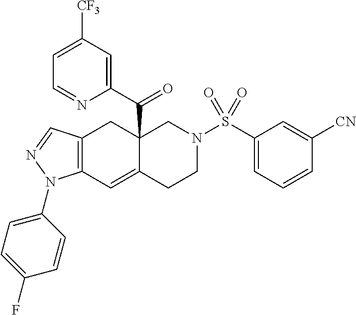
C12=C(C=C3C(C(C4=CC([CF3])=CC=N4)=O)(C1)CN(S(C1=CC=CC([CN])=C1)(=O)=O)CC3)N(C1=CC=C(F)C=C1)N=C2
